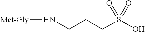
N(CCCS(O)(=O)=O)[Met-Gly]
